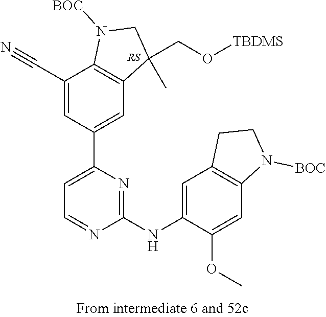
C1(C#N)=CC(C2=CC=NC(NC3=CC4=C(C=C3OC)N([BOC])CC4)=N2)=CC2=C1N([BOC])CC2(CO[TBDMS])C.[RS]
